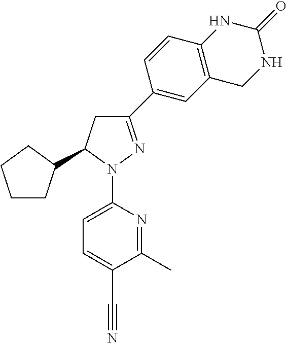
C1CC(C2CC(C3=CC4=C(C=C3)NC(=O)NC4)=NN2C2=CC=C(C#N)C(C)=N2)CC1
